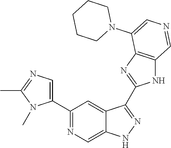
C1(C2=CN=C(C)N2C)=NC=C2C(=C1)C(C1=NC3=C(N1)C=NC=C3N1CCCCC1)=NN2
